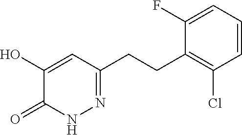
N1=C(CCC2=C(Cl)C=CC=C2F)C=C(O)C(=O)N1
